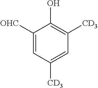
C1([OHC])=CC([CD3])=CC([CD3])=C1O
